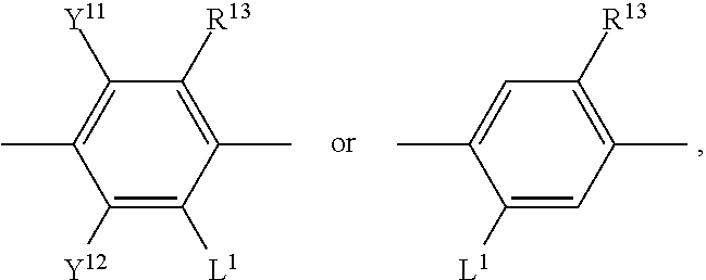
C1([L1])=CC(C)=C([R13])C=C1C.C1([Y12])=C([L1])C(C)=C([R13])C([Y11])=C1C
